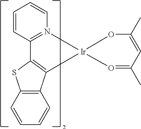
C12=N(C=CC=C1)[Ir]1(C3=C2SC2=C3C=CC=C2)OC(C)=CC(C)=O1
